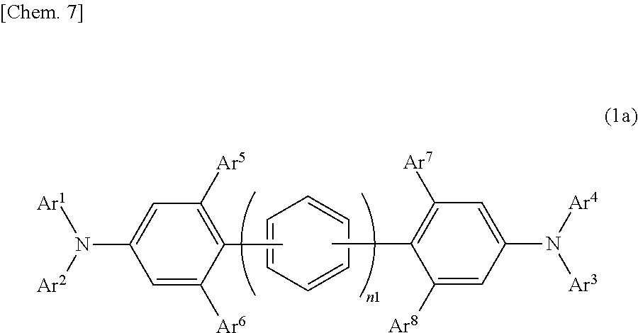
N([Ar2])([Ar1])C1=CC([Ar5])=C(C)C([Ar6])=C1.C1=CC=CC=C1.CC1=C([Ar7])C=C(N([Ar4])[Ar3])C=C1[Ar8]
